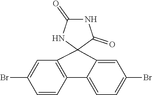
C1=CC2=C(C=C1Br)C1(C3=CC(Br)=CC=C23)NC(=O)NC1=O
